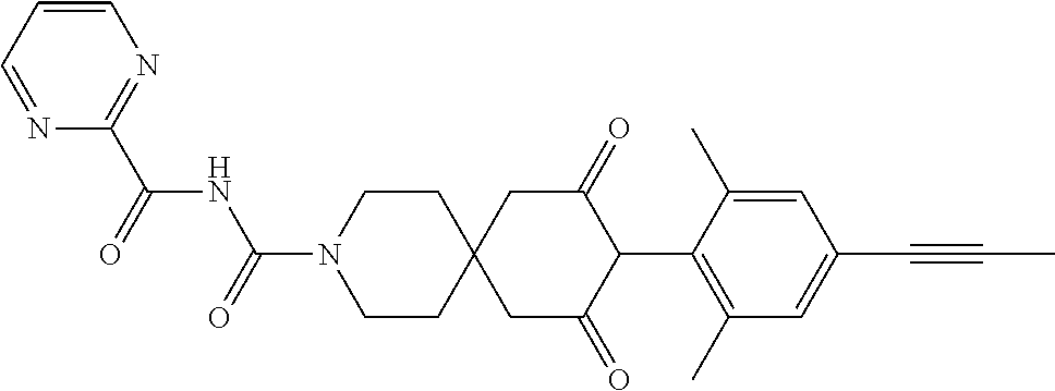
C1CN(C(=O)NC(C2=NC=CC=N2)=O)CCC12CC(=O)C(C1=C(C)C=C(C#CC)C=C1C)C(=O)C2
